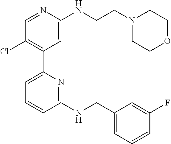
C1=NC(NCCN2CCOCC2)=CC(C2=CC=CC(NCC3=CC=CC(F)=C3)=N2)=C1Cl
